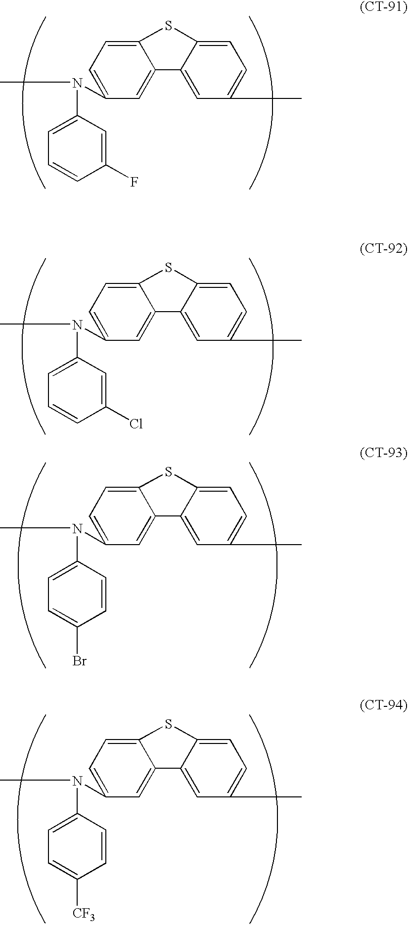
CN(C1=CC=C2C(=C1)C1=CC(C)=CC=C1S2)C1=CC=CC(Cl)=C1.CN(C1=CC=C2C(=C1)C1=CC(C)=CC=C1S2)C1=CC=CC(F)=C1.CN(C1=CC=C2C(=C1)C1=CC(C)=CC=C1S2)C1=CC=C(Br)C=C1.CN(C1=CC=C2C(=C1)C1=CC(C)=CC=C1S2)C1=CC=C([CF3])C=C1
